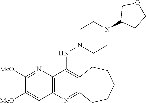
C12=NC3=C(C(NN4CCN(C5CCOC5)CC4)=C1CCCCC2)N=C([MeO])C([MeO])=C3
